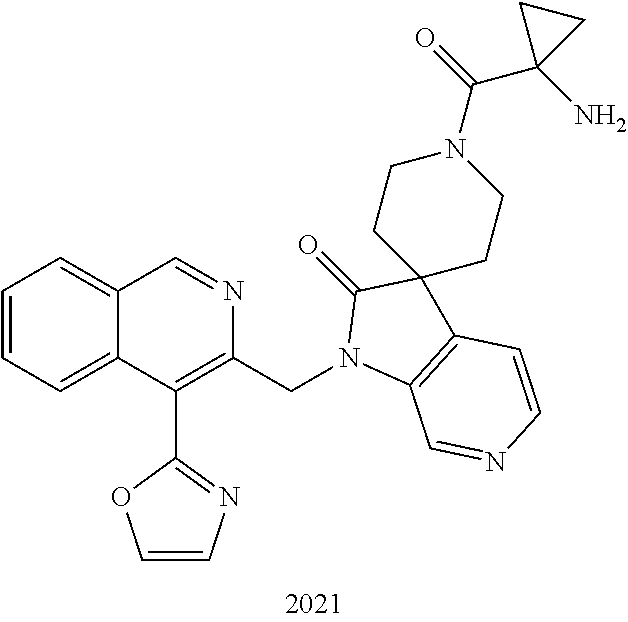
C1=CC=C2C(=C1)C=NC(CN1C3=C(C=CN=C3)C3(C1=O)CCN(C(=O)C1(N)CC1)CC3)=C2C1=NC=CO1
